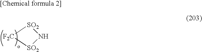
[F2C]1[SO2]N[SO2]1
